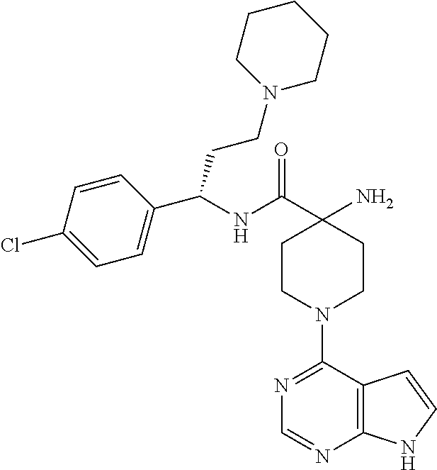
C(C1(N)CCN(C2=NC=NC3=C2C=CN3)CC1)(=O)NC(C1=CC=C(Cl)C=C1)CCN1CCCCC1
